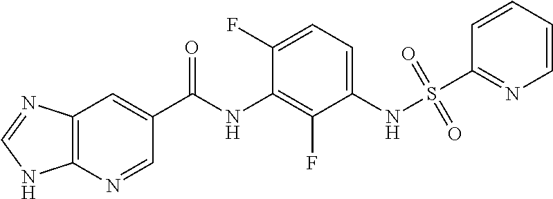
C12=C(N=CC(C(NC3=C(F)C(NS(=O)(=O)C4=NC=CC=C4)=CC=C3F)=O)=C1)NC=N2
